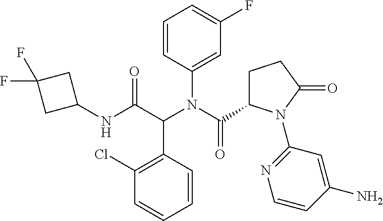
C1=CC(C(C(NC2CC(F)(F)C2)=O)N(C(=O)C2CCC(=O)N2C2=NC=CC(N)=C2)C2=CC(F)=CC=C2)=C(Cl)C=C1
